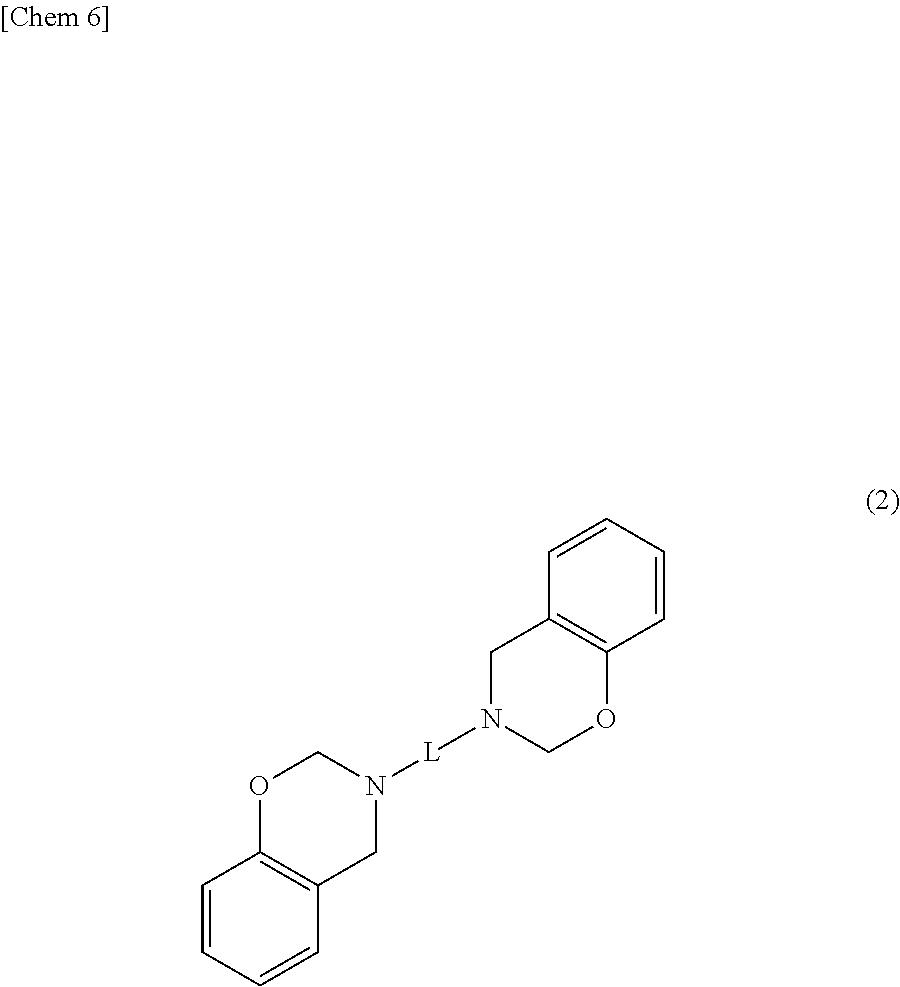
C1=CC=CC2=C1OCN([L]N1COC3=C(C1)C=CC=C3)C2
